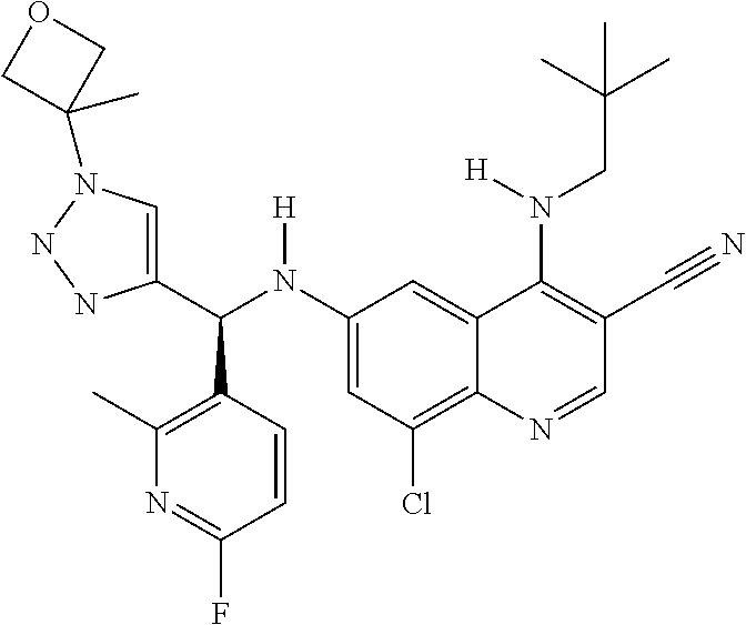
C1(N(C(C2=CN(C3(C)COC3)NN2)C2=C(C)N=C(F)C=C2)[H])=CC(Cl)=C2C(=C1)C(N(CC(C)(C)C)[H])=C(C#N)C=N2
